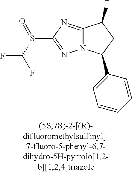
C12=NC(S(C(F)F)=O)=NN1C(C1=CC=CC=C1)CC2F
